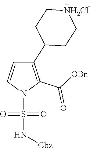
C1(C2=C(C([OBn])=O)N(S(=O)(=O)N[Cbz])C=C2)CC[NH2Cl]CC1
